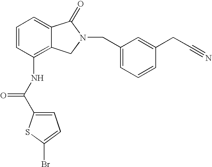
C1=C2C(=C(NC(C3=CC=C(Br)S3)=O)C=C1)CN(CC1=CC=CC(CC#N)=C1)C2=O
